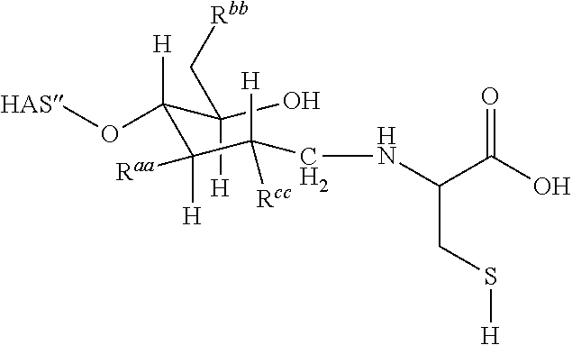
C(O)(C[Rbb])([H])C(C(C(CNC(C(O)=O)CS[H])([H])[Rcc])([H])[Raa])([H])O[HAS]
